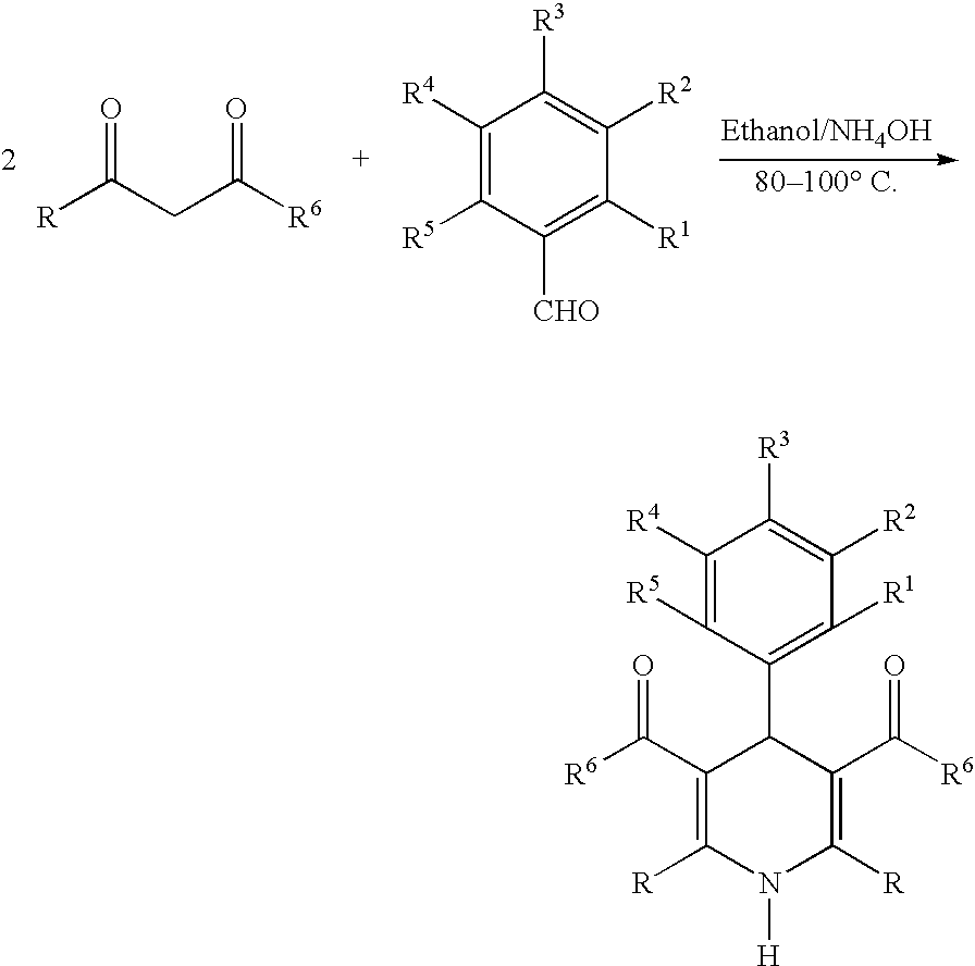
[R]C(CC([R6])=O)=O.C1([R4])=C([R5])C([CHO])=C([R1])C([R2])=C1[R3].C1([R4])=C([R5])C(C2C(C([R6])=O)=C([R])N([H])C([R])=C2C([R6])=O)=C([R1])C([R2])=C1[R3]
